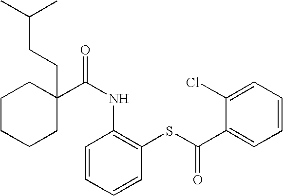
C1CCCC(CCC(C)C)(C(NC2=C(SC(=O)C3=CC=CC=C3Cl)C=CC=C2)=O)C1
